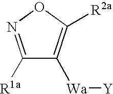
C1([R1a])=NOC([R2a])=C1[Wa][Y]
